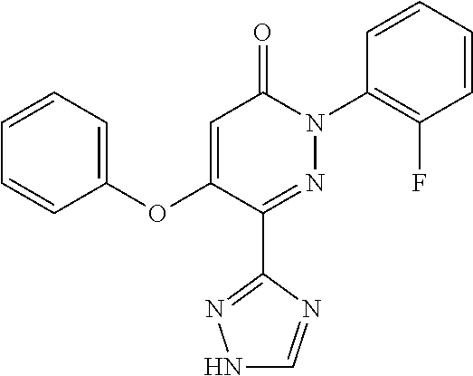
C1(C2=NN(C3=C(F)C=CC=C3)C(=O)C=C2OC2=CC=CC=C2)=NNC=N1
